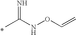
CC(NOC=C)=N
